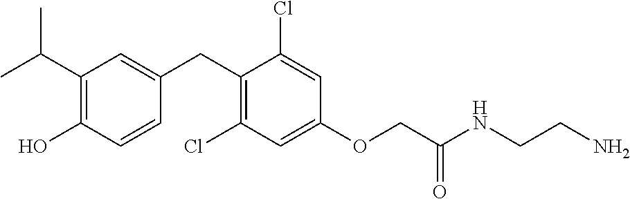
C1(CC2=CC(C(C)C)=C(O)C=C2)=C(Cl)C=C(OCC(NCCN)=O)C=C1Cl
